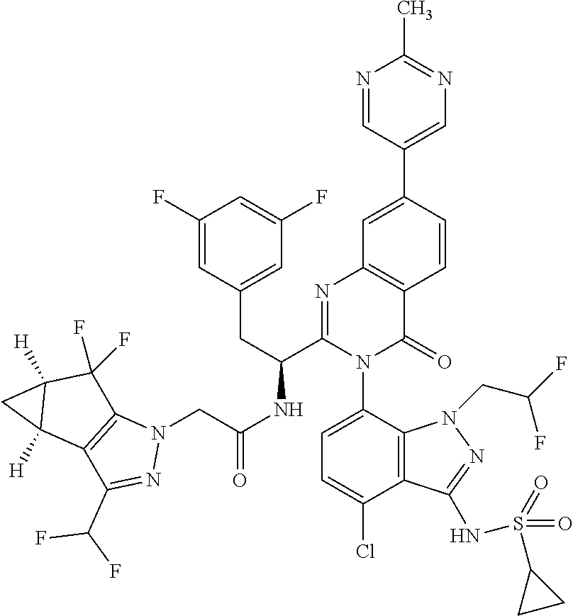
N1=CC(C2=CC3=C(C=C2)C(=O)N(C2=CC=C(Cl)C4=C2N(CC(F)F)N=C4NS(=O)(=O)C2CC2)C(C(CC2=CC(F)=CC(F)=C2)NC(=O)CN2C4=C(C(C(F)F)=N2)C2([H])C([H])(C4(F)F)C2)=N3)=CN=C1C
